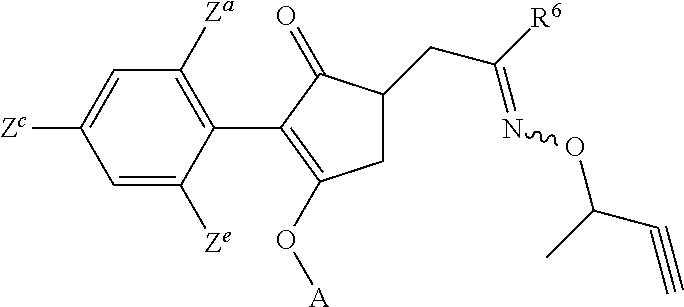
C1=C([Zc])C=C([Ze])C(C2=C(O[A])CC(CC([R6])=NOC(C#C)C)C2=O)=C1[Za]
